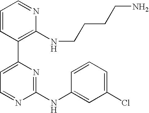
C1=CC(C2=CC=NC(NC3=CC(Cl)=CC=C3)=N2)=C(NCCCCN)N=C1
